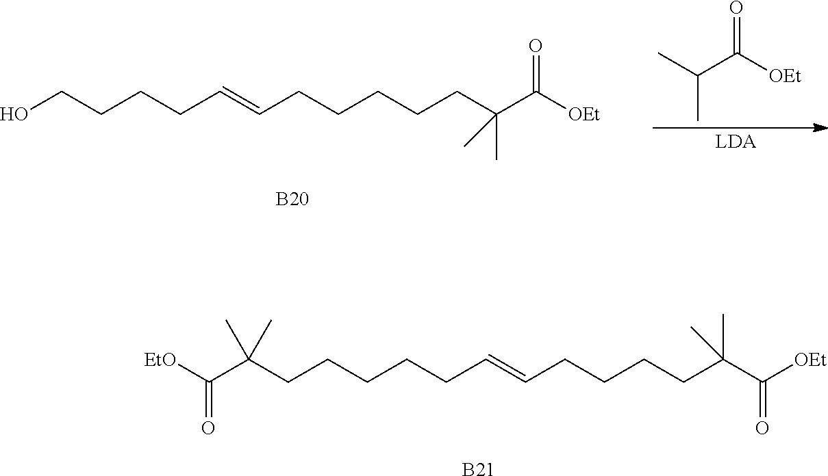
[B21].C(C=CCCCCCC(C([EtO])=O)(C)C)CCCC(C([OEt])=O)(C)C.[LDA].C(C=CCCCCO)CCCCC(C)(C)C([OEt])=O.[B20].CC(C([OEt])=O)C
